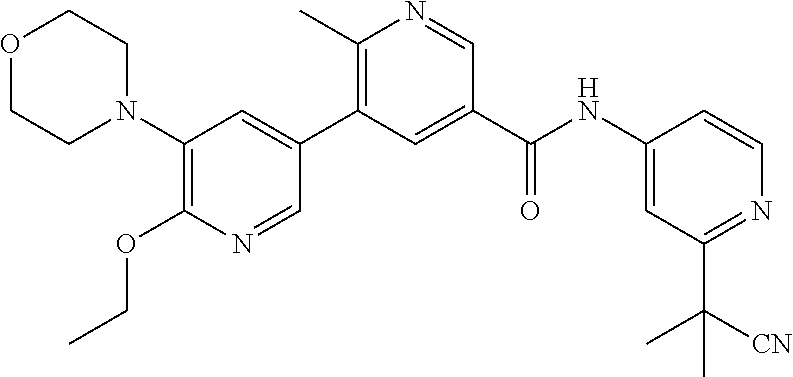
C1(N2CCOCC2)=C(OCC)N=CC(C2=C(C)N=CC(C(NC3=CC(C([CN])(C)C)=NC=C3)=O)=C2)=C1
